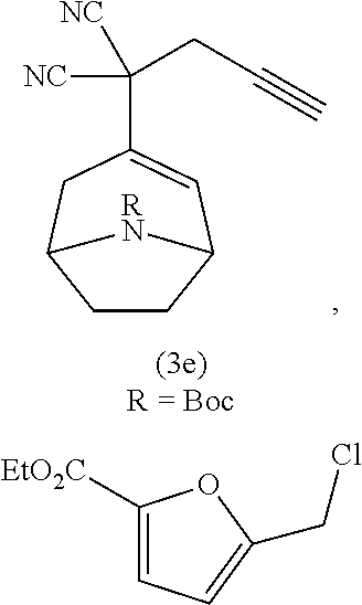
C1(C(CC#C)([NC])[NC])=CC2CCC(C1)[RN]2.C1([EtO2C])=CC=C(CCl)O1
